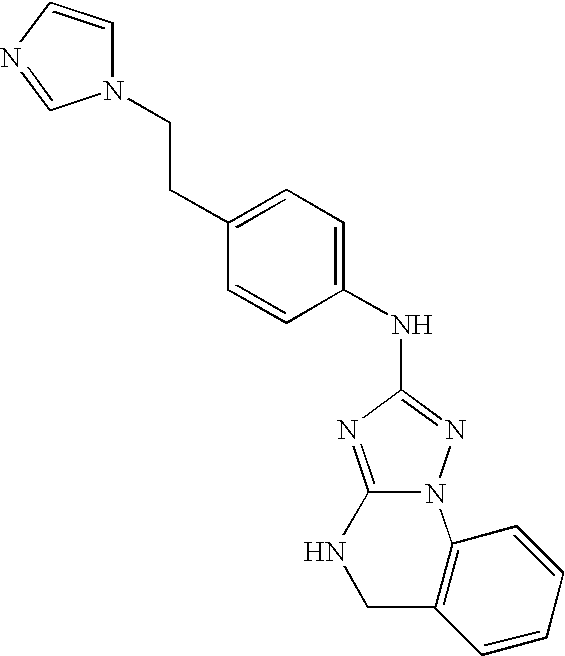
C12=NC(NC3=CC=C(CCN4C=CN=C4)C=C3)=NN1C1=C(CN2)C=CC=C1
